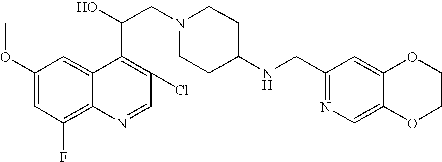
C1(OC)=CC(F)=C2C(=C1)C(C(O)CN1CCC(NCC3=NC=C4C(=C3)OCCO4)CC1)=C(Cl)C=N2
